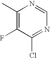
C1(C)=C(F)C(Cl)=NC=N1
